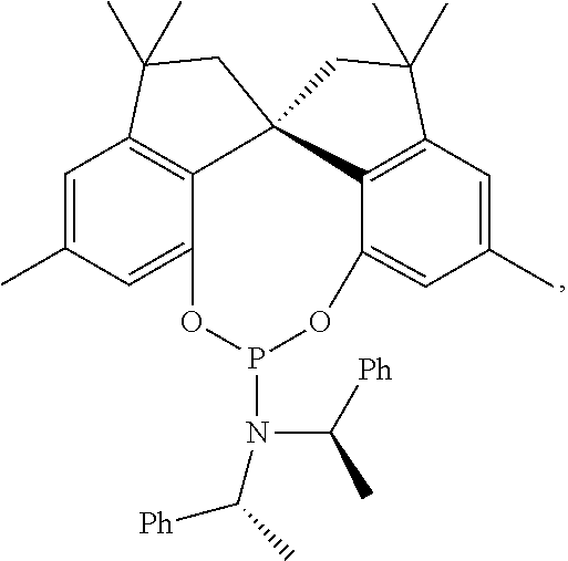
C1=C(C)C=C2C3=C1C(C)(C)CC31C3=C(C=C(C)C=C3OP(N(C(C)[Ph])C([Ph])C)O2)C(C)(C)C1
